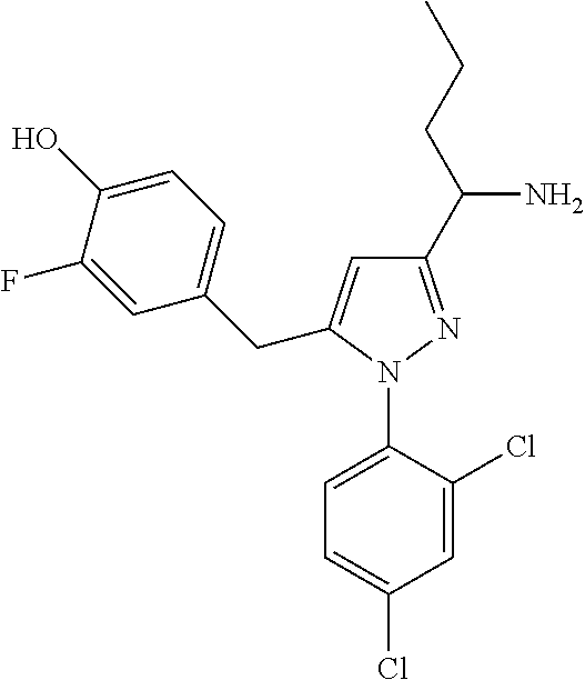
C1=C(N2N=C(C(N)CCC)C=C2CC2=CC=C(O)C(F)=C2)C(Cl)=CC(Cl)=C1
